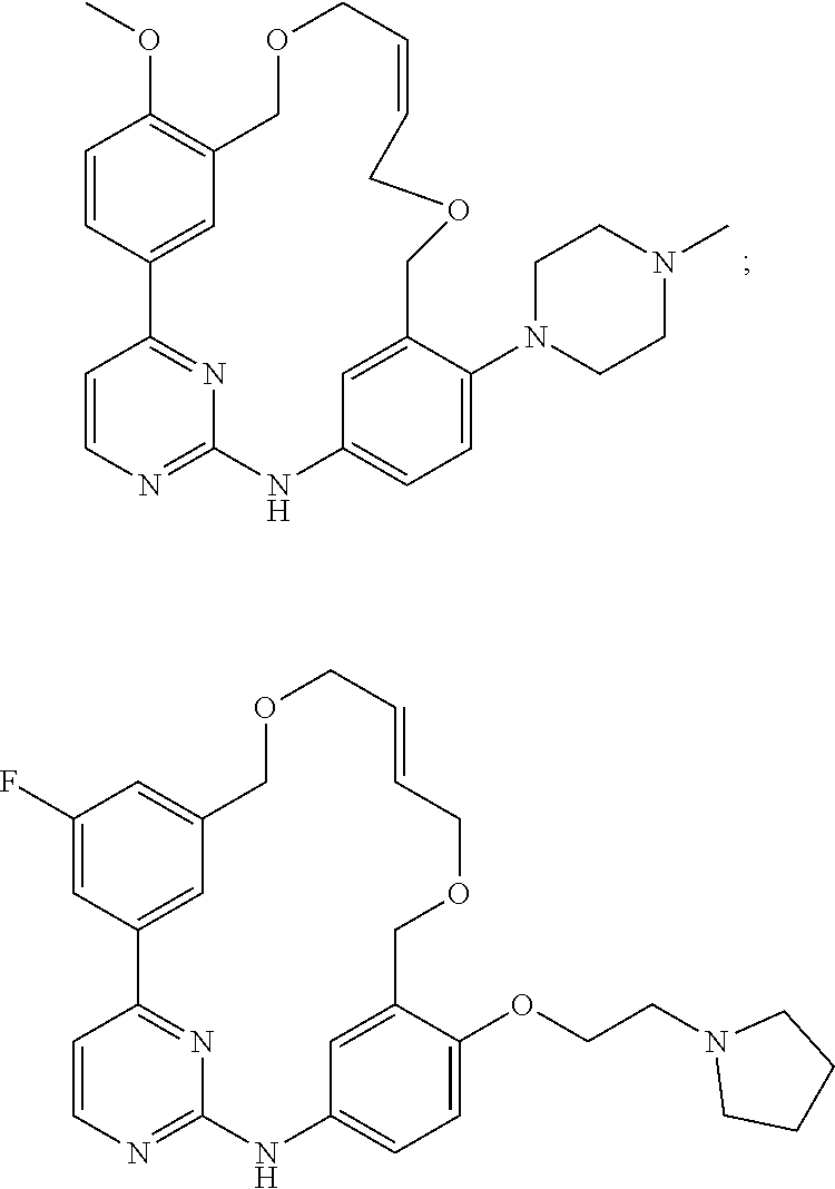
C1=CN=C2N=C1C1=CC(=C(OC)C=C1)COCC=CCOCC1=CC(=CC=C1N1CCN(C)CC1)N2.C1=CN=C2N=C1C1=CC(=CC(F)=C1)COCC=CCOCC1=CC(=CC=C1OCCN1CCCC1)N2
